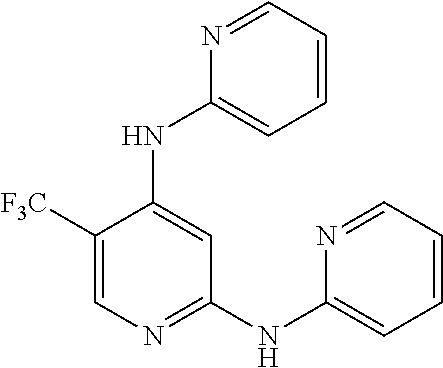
C1([F3C])=CN=C(NC2=CC=CC=N2)C=C1NC1=CC=CC=N1
